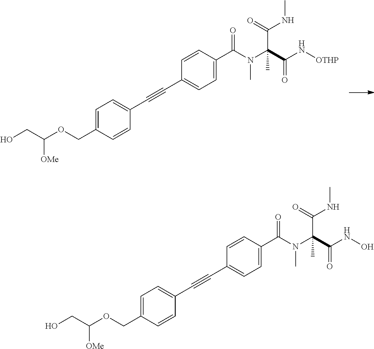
C1=CC(C#CC2=CC=C(COC(CO)[OMe])C=C2)=CC=C1C(N(C)C(C(=O)N[OTHP])(C(=O)NC)C)=O.C1=CC(C#CC2=CC=C(COC(CO)[OMe])C=C2)=CC=C1C(N(C)C(C(=O)NO)(C(=O)NC)C)=O
